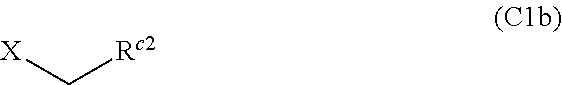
[X]C[Rc2]
